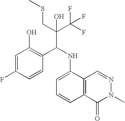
C1=C(F)C=CC(C(NC2=CC=CC3=C2C=NN(C)C3=O)C(C(F)(F)F)(CSC)O)=C1O
